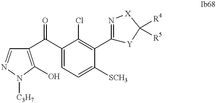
C1(C(C2=C(O)N([C3H7])N=C2)=O)=CC=C([SCH3])C(C2=N[X]C([R4])([R5])[Y]2)=C1Cl
